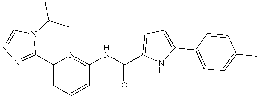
C1(C2=NN=CN2C(C)C)=CC=CC(NC(=O)C2=CC=C(C3=CC=C(C)C=C3)N2)=N1
